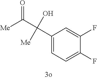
C1(C(C([Me])=O)(O)[Me])=CC=C(F)C(F)=C1
